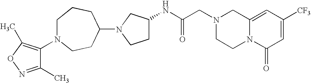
C12=CC([CF3])=CC(=O)N1CCN(CC(NC1CCN(C3CCN(C4=C(C)ON=C4C)CCC3)C1)=O)C2
